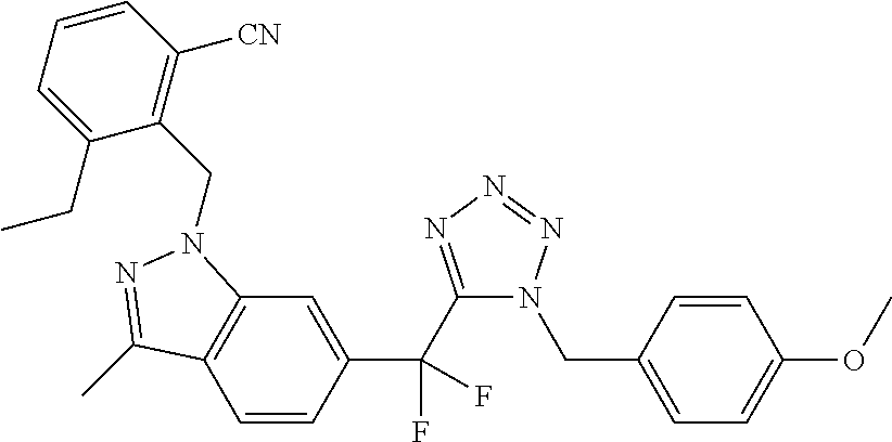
C1=CC(C(C2=NN=NN2CC2=CC=C(OC)C=C2)(F)F)=CC2=C1C(C)=NN2CC1=C([CN])C=CC=C1CC
